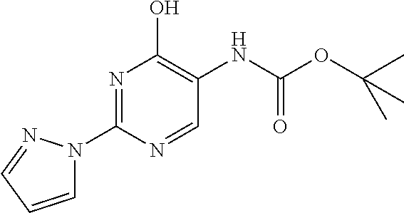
N1=C(N2C=CC=N2)N=CC(NC(=O)OC(C)(C)C)=C1O
